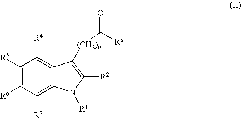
C1([R5])=C([R6])C([R7])=C2C(=C1[R4])C([(CH2)n]C(=O)[R8])=C([R2])N2[R1]
